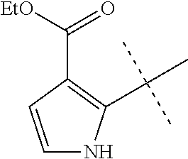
C1=CC(C(=O)[EtO])=C(C(C)(C)C)N1
